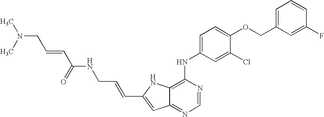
C1=C(COC2=CC=C(NC3=C4C(=NC=N3)C=C(C=CCNC(C=CCN(C)C)=O)N4)C=C2Cl)C=C(F)C=C1
